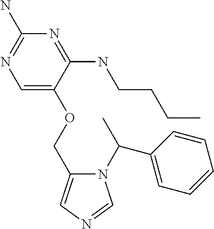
C1=C(OCC2=CN=CN2C(C)C2=CC=CC=C2)C(NCCCC)=NC(N)=N1
